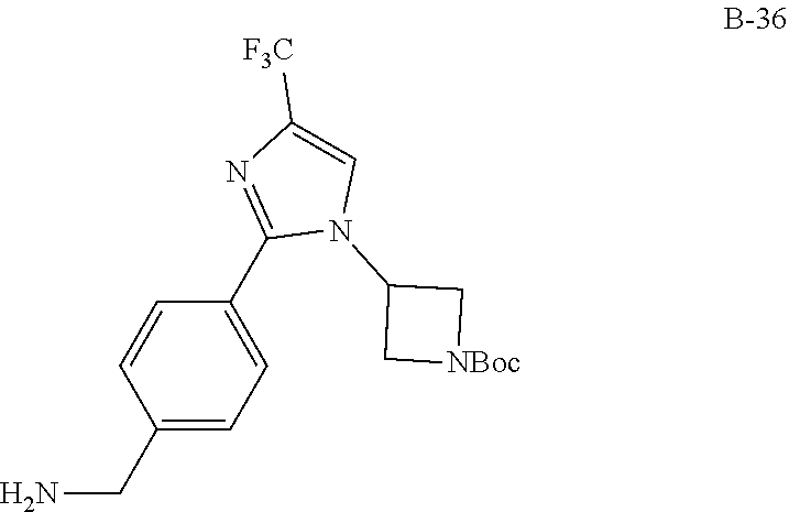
C1(CN)=CC=C(C2=NC([F3C])=CN2C2C[NBoc]C2)C=C1
